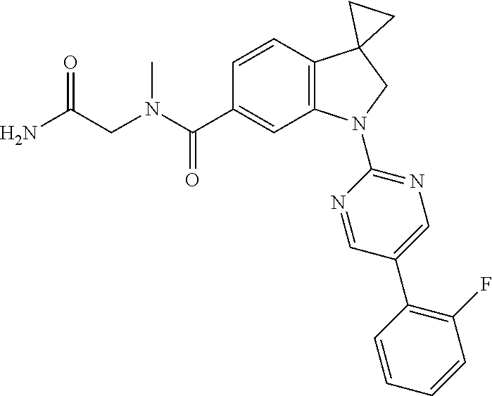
N(C(C1=CC2=C(C=C1)C1(CN2C2=NC=C(C3=C(F)C=CC=C3)C=N2)CC1)=O)(C)CC(N)=O
